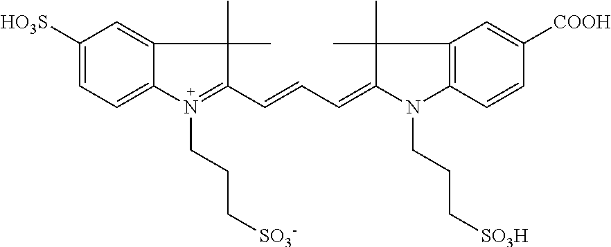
C1([HO3S])=CC=C2C(=C1)C(C)(C)C(C=CC=C1N(CCC[SO3H])C3=C(C1(C)C)C=C([COOH])C=C3)=N2CCC[SO3-]
